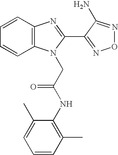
C1=CC2=C(C=C1)N(CC(NC1=C(C)C=CC=C1C)=O)C(C1=NON=C1N)=N2
